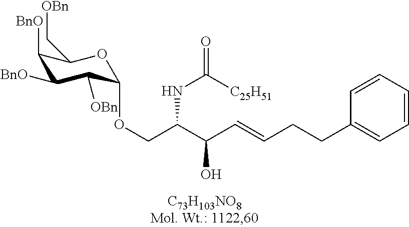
C1([BnO])C([BnO])C([OBn])C(OCC(C(C=CCCC2=CC=CC=C2)O)NC(=O)[C25H51])OC1C[OBn]
